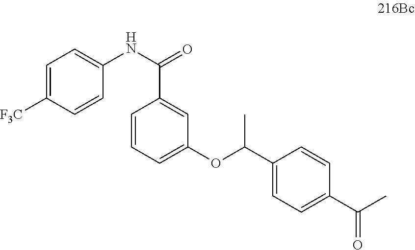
C1=C([F3C])C=CC(NC(=O)C2=CC(OC(C3=CC=C(C(C)=O)C=C3)C)=CC=C2)=C1
